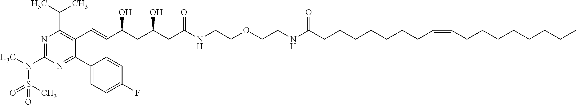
N1=C(N(S(C)(=O)=O)C)N=C(C2=CC=C(F)C=C2)C(C=CC(O)CC(O)CC(=O)NCCOCCNC(=O)CCCCCCCC=CCCCCCCCC)=C1C(C)C
